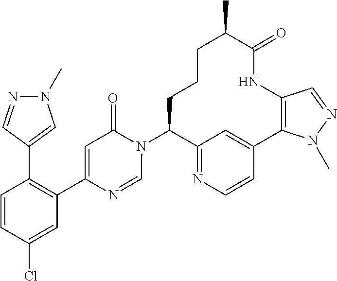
C1C(N2C(=O)C=C(C3=C(C4=CN(C)N=C4)C=CC(Cl)=C3)N=C2)C2=NC=CC(=C2)C2=C(C=NN2C)NC(=O)C(C)CC1
